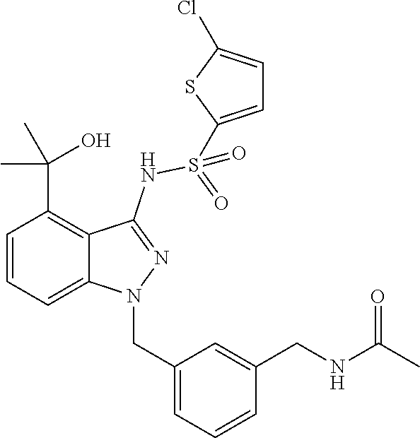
C1=CC=C2C(=C1C(O)(C)C)C(NS(=O)(=O)C1=CC=C(Cl)S1)=NN2CC1=CC=CC(CNC(=O)C)=C1
